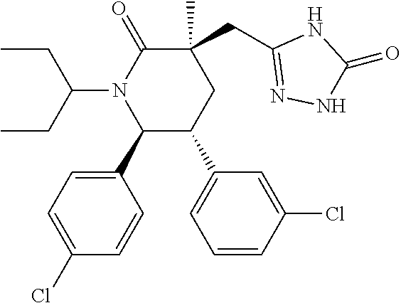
C1(C2=CC=C(Cl)C=C2)C(C2=CC=CC(Cl)=C2)CC(C)(CC2=NNC(=O)N2)C(=O)N1C(CC)CC
